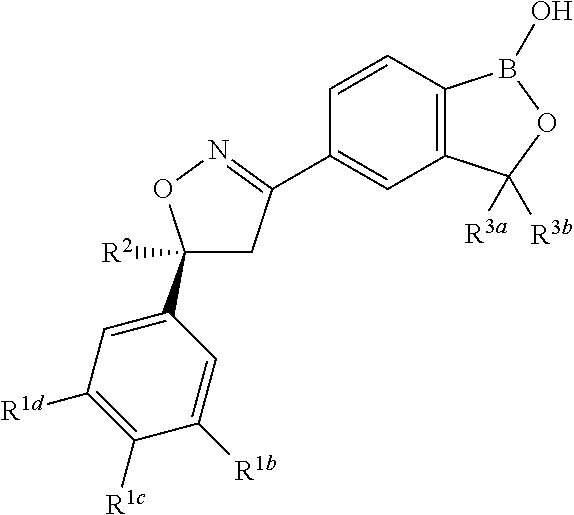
C12=C(B(O)OC1([R3b])[R3a])C=CC(C1=NOC(C3=CC([R1d])=C([R1c])C([R1b])=C3)([R2])C1)=C2
